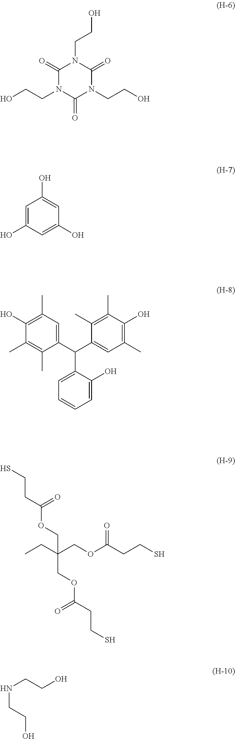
C1(=O)N(CCO)C(=O)N(CCO)C(=O)N1CCO.C1=C(O)C=C(O)C=C1O.C(C1=CC(C)=C(O)C(C)=C1C)(C1=CC(C)=C(O)C(C)=C1C)C1=CC=CC=C1O.SCCC(=O)OCC(COC(CCS)=O)(CC)COC(CCS)=O.C(O)CNCCO
